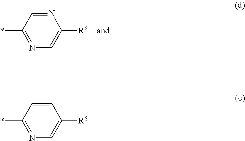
N1=CC(*)=NC=C1[R6].C1=CC(*)=NC=C1[R6]
